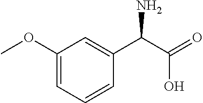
C1(OC)=CC=CC(C(C(=O)O)N)=C1
